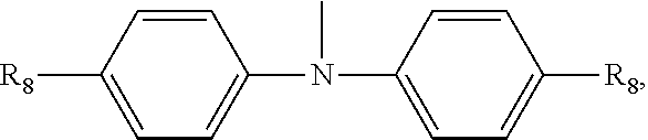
C1([R8])=CC=C(N(C2=CC=C([R8])C=C2)C)C=C1
